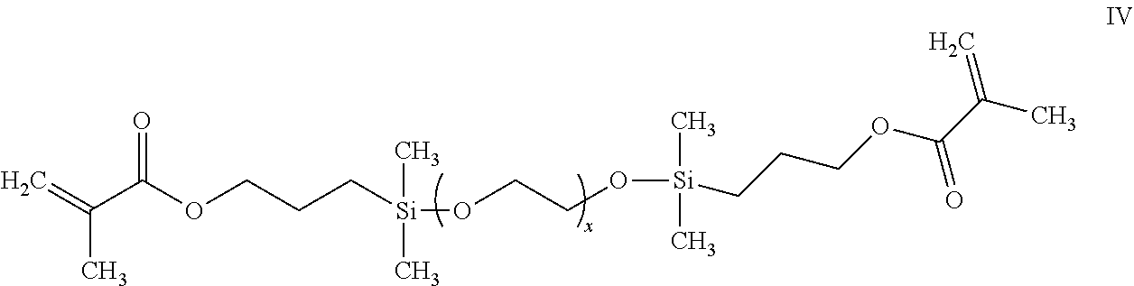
[Si](OCCO[Si](C)(C)CCCOC(C(C)=C)=O)(CCCOC(C(=C)C)=O)(C)C
